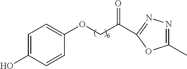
C1=C(O)C=CC(OCC(=O)C2=NN=C(C)O2)=C1
